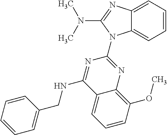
C12=CC=CC=C1N(C1=NC3=C(OC)C=CC=C3C(NCC3=CC=CC=C3)=N1)C(N(C)C)=N2
